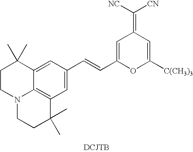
C1CN2C3=C(C=C(C=CC4=CC(=C([NC])[CN])C=C([C(CH3)3])O4)C=C3C1(C)C)C(C)(C)CC2
